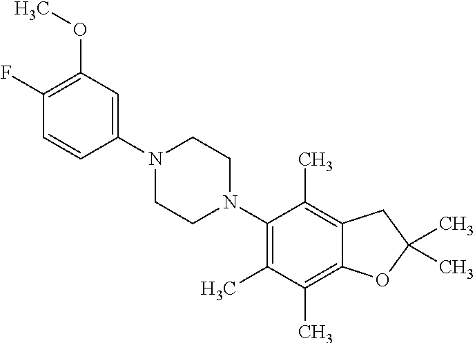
C1(F)=C(OC)C=C(N2CCN(C3=C(C)C(C)=C4C(=C3C)CC(C)(C)O4)CC2)C=C1
